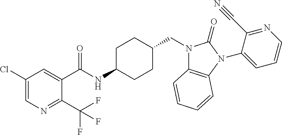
C1(Cl)=CN=C(C(F)(F)F)C(C(NC2CCC(CN3C4=C(N(C5=CC=CN=C5C#N)C3=O)C=CC=C4)CC2)=O)=C1
